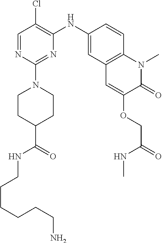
C1=NC(N2CCC(C(=O)NCCCCCCN)CC2)=NC(NC2=CC3=C(C=C2)N(C)C(=O)C(OCC(=O)NC)=C3)=C1Cl
